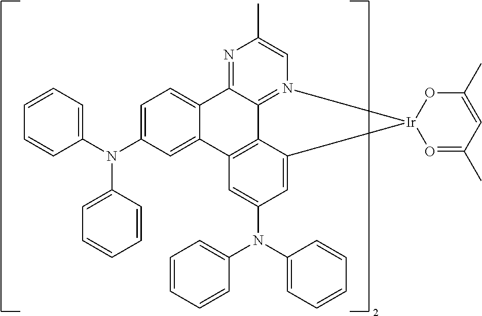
C12=CC=C(N(C3=CC=CC=C3)C3=CC=CC=C3)C=C1C1=C3C4=N(C=C(C)N=C24)[Ir]2(C3=CC(N(C3=CC=CC=C3)C3=CC=CC=C3)=C1)O=C(C)C=C(C)O2
